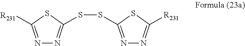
N1=C([R231])SC(SSC2=NN=C([R231])S2)=N1
